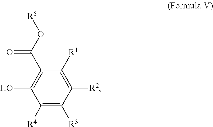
C1([R4])=C([R3])C([R2])=C([R1])C(C(O[R5])=O)=C1O
